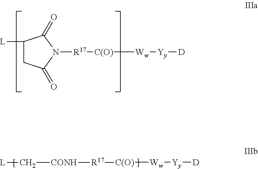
C1([L])CC(=O)N([R17][C(O)][Ww][Yy][D])C1=O.[C(O)]([Ww][Yy][D])[R17][CONH]C[L]
